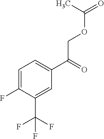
C1=C(F)C(C(F)(F)F)=CC(C(=O)COC(=O)C)=C1
